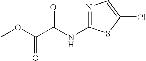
N1=C(NC(C(OC)=O)=O)SC(Cl)=C1
